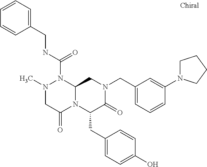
N1(C)CC(=O)N2C(N1C(NCC1=CC=CC=C1)=O)CN(CC1=CC=CC(N3CCCC3)=C1)C(=O)C2CC1=CC=C(O)C=C1
